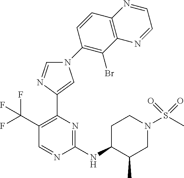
C1=NC(NC2C(C)CN(S(C)(=O)=O)CC2)=NC(C2=CN(C3=C(Br)C4=C(C=C3)N=CC=N4)C=N2)=C1C(F)(F)F
